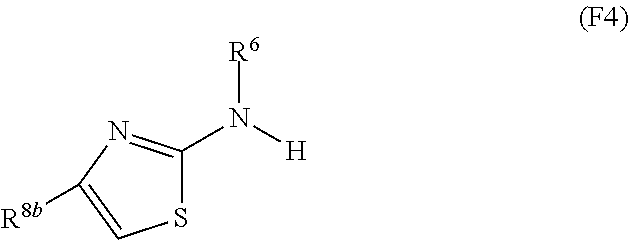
S1C(N([H])[R6])=NC([R8b])=C1
